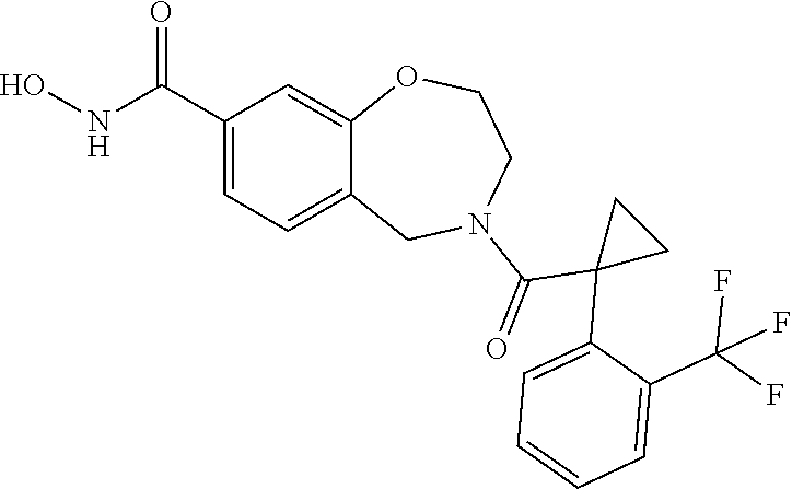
C1(C(NO)=O)=CC=C2C(=C1)OCCN(C(=O)C1(C3=CC=CC=C3C(F)(F)F)CC1)C2
